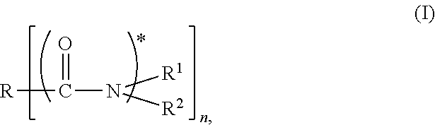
[R]C(=O)N([R1])[R2]
